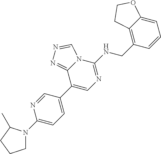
C1(N2CCCC2C)=CC=C(C2=CN=C(NCC3=C4C(=CC=C3)OCC4)N3C2=NN=C3)C=N1
